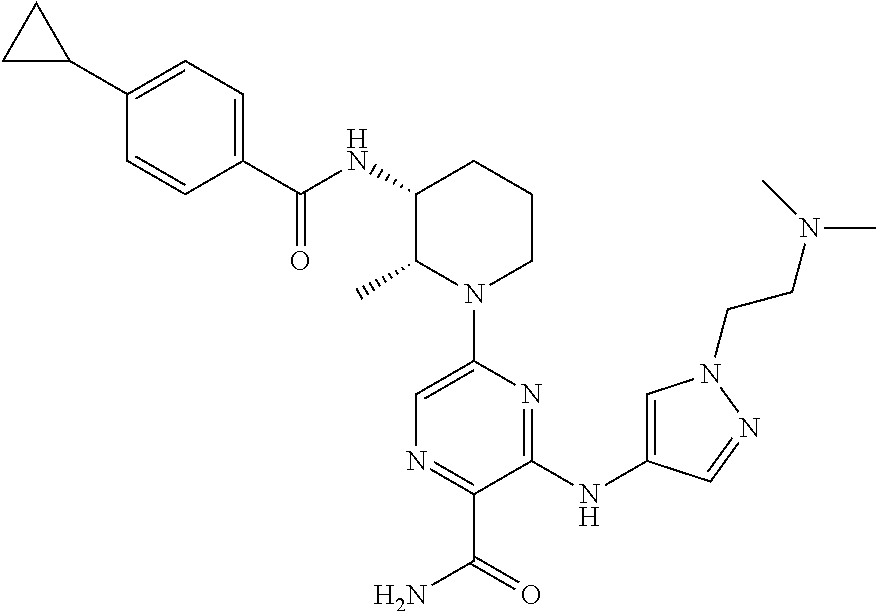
C1(C2CC2)=CC=C(C(NC2C(C)N(C3=CN=C(C(=O)N)C(NC4=CN(CCN(C)C)N=C4)=N3)CCC2)=O)C=C1
